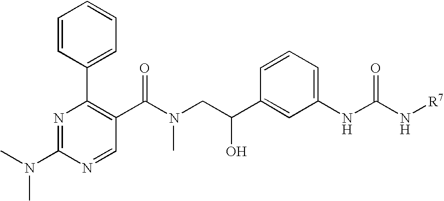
N1=C(N(C)C)N=CC(C(N(CC(C2=CC(NC(N[R7])=O)=CC=C2)O)C)=O)=C1C1=CC=CC=C1
